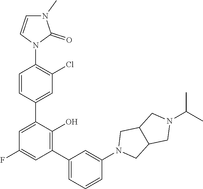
N1(C2=CC(C3=C(O)C(C4=CC(Cl)=C(N5C=CN(C)C5=O)C=C4)=CC(F)=C3)=CC=C2)CC2C(C1)CN(C(C)C)C2
